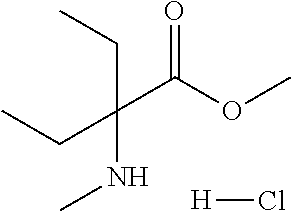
N(C(C(OC)=O)(CC)CC)C.[H]Cl
